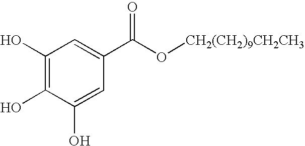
C1(O)=C(O)C(O)=CC(C(=O)O[CH2(CH2)9CH2CH3])=C1
